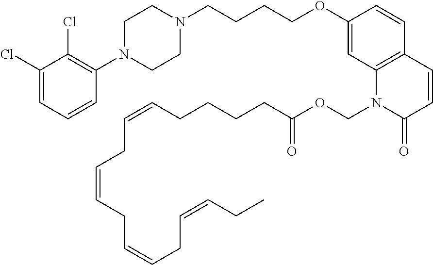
C1(Cl)=CC=CC(N2CCN(CCCCOC3=CC4=C(C=C3)C=CC(=O)N4COC(=O)CCCCC=CCC=CCC=CCC=CCC)CC2)=C1Cl
